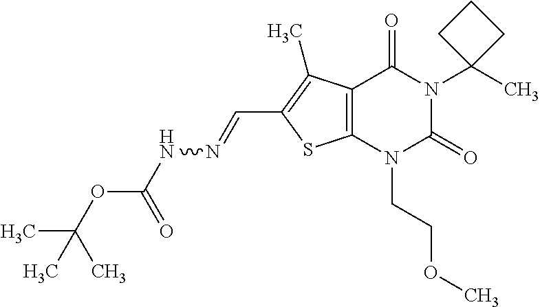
C12=C(N(CCOC)C(=O)N(C3(C)CCC3)C1=O)SC(C=NNC(OC(C)(C)C)=O)=C2C
